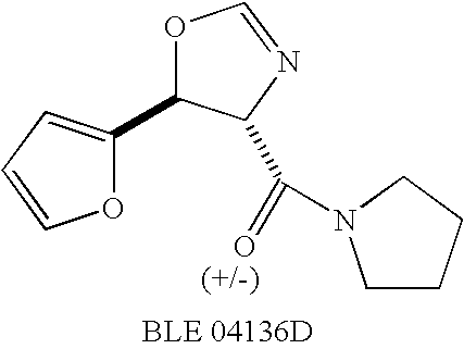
C1(C2=CC=CO2)OC=NC1C(=O)N1CCCC1
